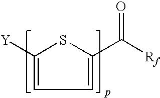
C1([Y])=CC=C(C([Rf])=O)S1
